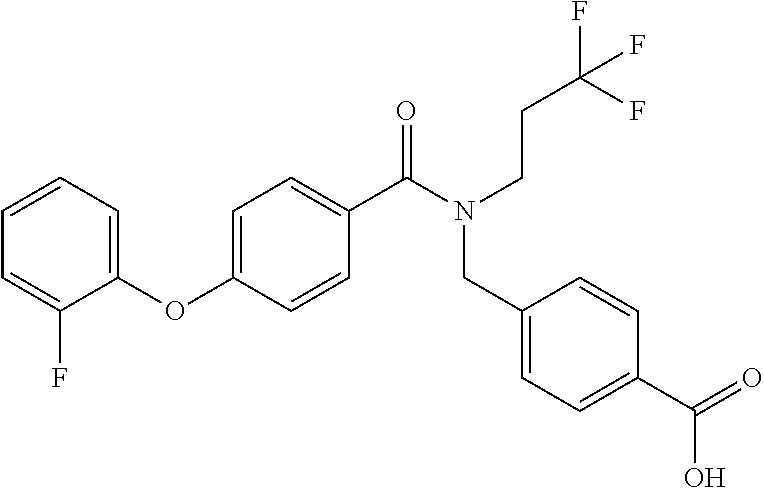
C1=CC=C(OC2=CC=C(C(N(CC3=CC=C(C(=O)O)C=C3)CCC(F)(F)F)=O)C=C2)C(F)=C1
